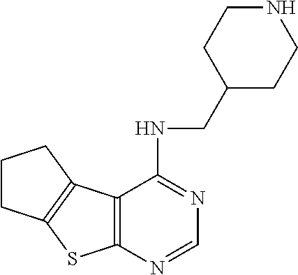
C12=C(N=CN=C1NCC1CCNCC1)SC1=C2CCC1
